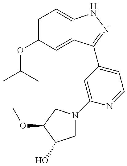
CC(C)OC1=CC=C2C(=C1)C(C1=CC=NC(N3CC(O)C(OC)C3)=C1)=NN2
